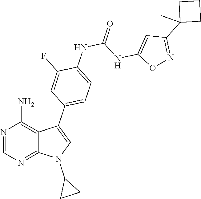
C1=NC(N)=C2C(C3=CC=C(NC(NC4=CC(C5(C)CCC5)=NO4)=O)C(F)=C3)=CN(C3CC3)C2=N1
